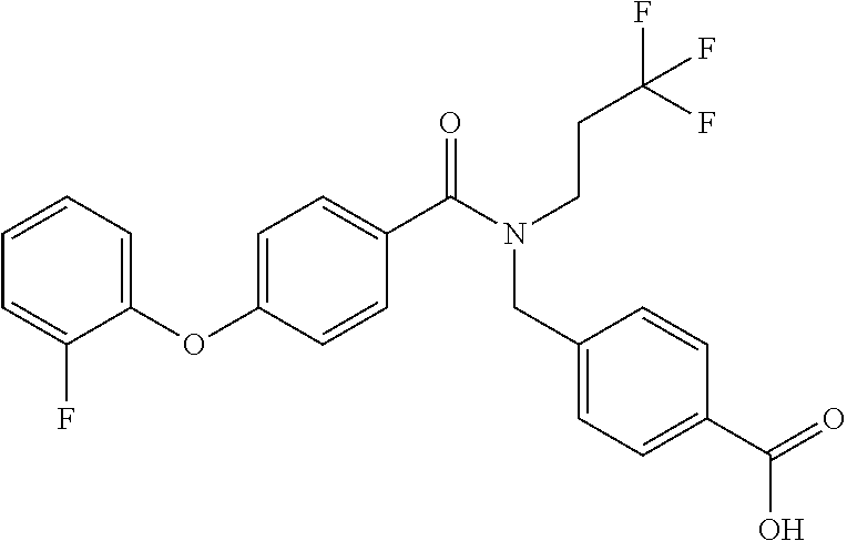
C1(OC2=CC=C(C(N(CCC(F)(F)F)CC3=CC=C(C(=O)O)C=C3)=O)C=C2)=CC=CC=C1F
